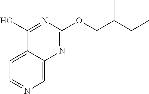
C1=C2C(=CN=C1)N=C(OCC(CC)C)N=C2O
